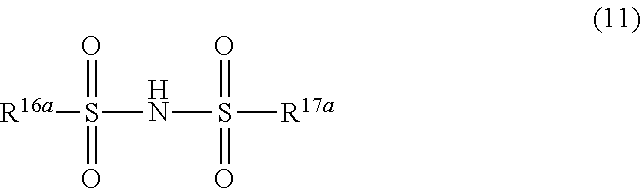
[R16a]S(NS([R17a])(=O)=O)(=O)=O
